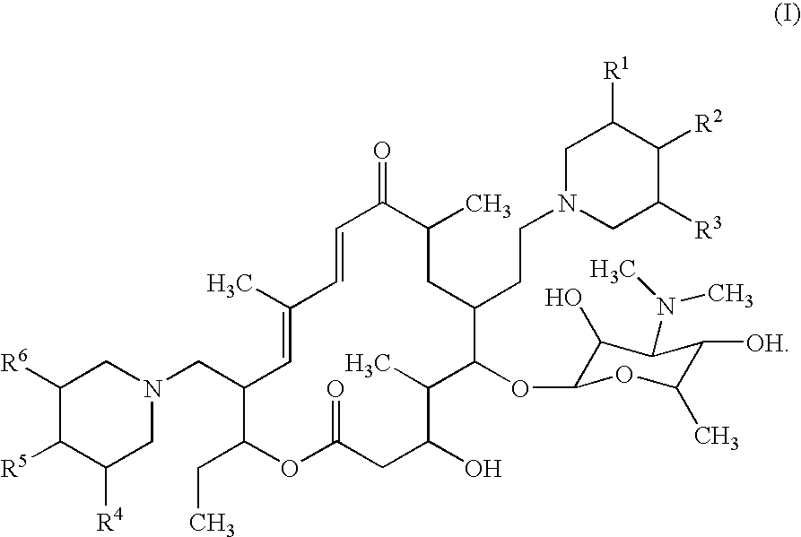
C1N(CCC2C(OC3C(O)C(N(C)C)C([OH])C(C)O3)C(C)C(O)CC(=O)OC(CC)C(CN3CC([R6])C([R5])C([R4])C3)C=C(C)C=CC(=O)C(C)C2)CC([R3])C([R2])C1[R1]
